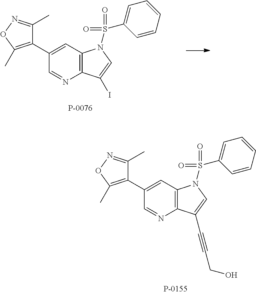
C1(C)=NOC(C)=C1C1=CC2=C(N=C1)C(C#CCO)=CN2S(C1=CC=CC=C1)(=O)=O.C1(C)=NOC(C)=C1C1=CC2=C(N=C1)C(I)=CN2S(C1=CC=CC=C1)(=O)=O
